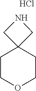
N1CC2(C1)CCOCC2.Cl
